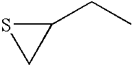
C1(CC)SC1
